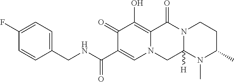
C1(CNC(C2=CN3C(=C(O)C2=O)C(=O)N2C([H])(C3)N(C)C(C)CC2)=O)=CC=C(F)C=C1
